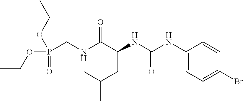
C(C)(CC(NC(=O)NC1=CC=C(Br)C=C1)C(NCP(OCC)(=O)OCC)=O)C
